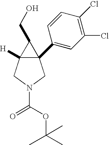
C12(C3=CC(Cl)=C(Cl)C=C3)C([H])(CN(C(OC(C)(C)C)=O)C1)C2CO
